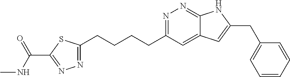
N1=C(CCCCC2=NN=C(C(NC)=O)S2)C=C2C(=N1)NC(CC1=CC=CC=C1)=C2
